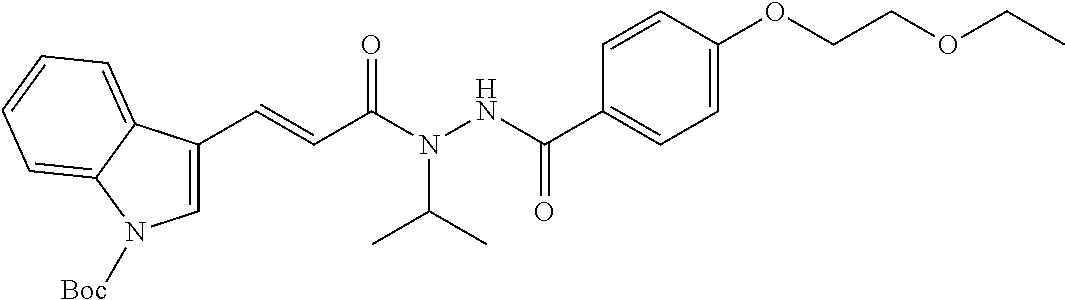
C1=CC(OCCOCC)=CC=C1C(NN(C(C=CC1=CN([Boc])C2=CC=CC=C12)=O)C(C)C)=O
